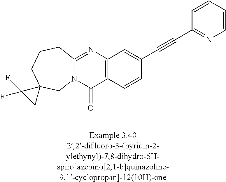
N12C(=NC3=C(C1=O)C=CC(C#CC1=NC=CC=C1)=C3)CCCC1(C2)C(F)(F)C1
